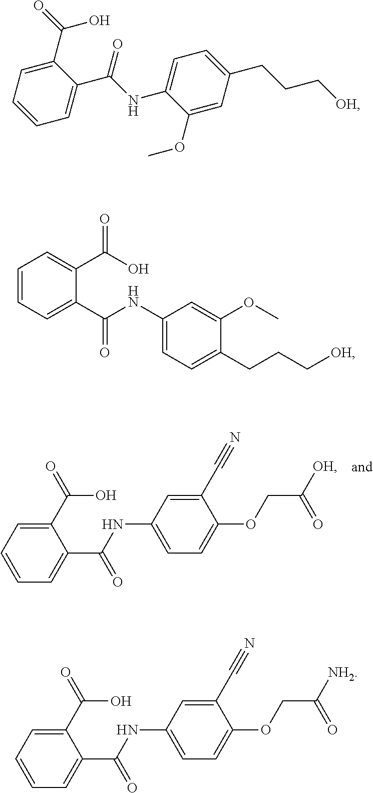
C1(C(O)=O)=CC=CC=C1C(NC1=CC=C(OCC([OH])=O)C(C#N)=C1)=O.C1(C(=O)O)=CC=CC=C1C(NC1=CC=C(CCC[OH])C=C1OC)=O.C1=CC=C(C(NC2=CC=C(CCC[OH])C(OC)=C2)=O)C(C(O)=O)=C1.C1(C(O)=O)=CC=CC=C1C(NC1=CC=C(OCC([NH2])=O)C(C#N)=C1)=O
